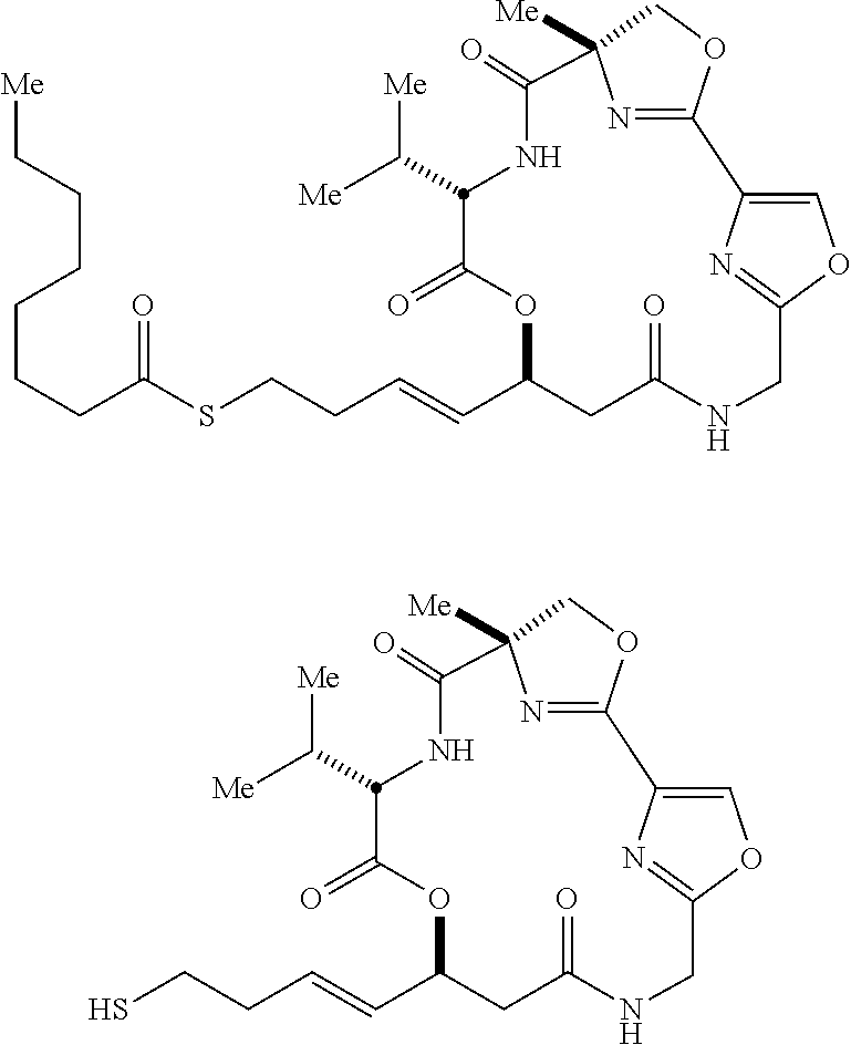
C(C(SCCC=CC1CC(=O)NCC2=NC(=CO2)C2=NC([Me])(C(=O)NC(C([Me])[Me])C(=O)O1)CO2)=O)CCCCC[Me].SCCC=CC1CC(=O)NCC2=NC(=CO2)C2=NC([Me])(C(=O)NC(C([Me])[Me])C(=O)O1)CO2
